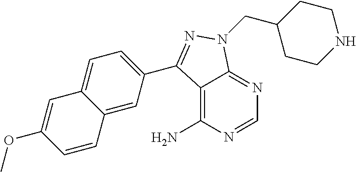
C12=C(N)N=CN=C1N(CC1CCNCC1)N=C2C1=CC=C2C(=C1)C=CC(OC)=C2
